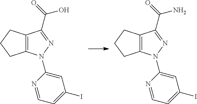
C12=C(N(C3=CC(I)=CC=N3)N=C1C(=O)O)CCC2.C12=C(N(C3=CC(I)=CC=N3)N=C1C(=O)N)CCC2
